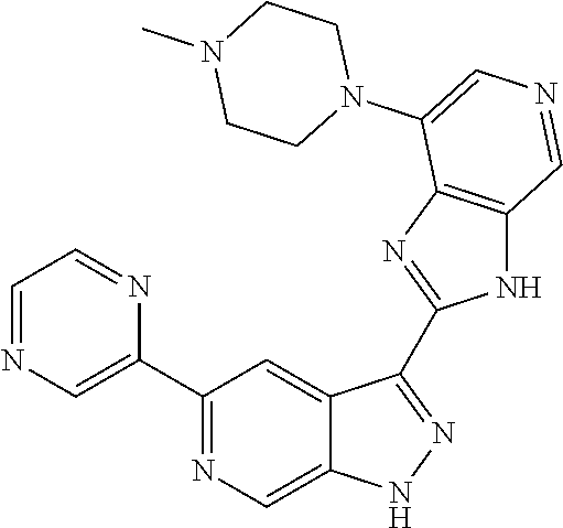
C1(C2=CN=CC=N2)=NC=C2C(=C1)C(C1=NC3=C(N1)C=NC=C3N1CCN(C)CC1)=NN2
